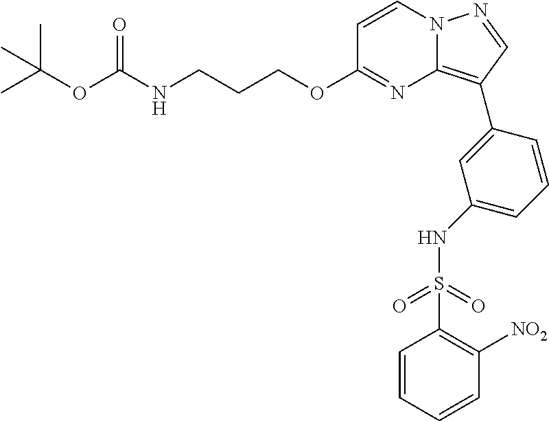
CC(OC(NCCCOC1=NC2=C(C3=CC(NS(C4=C([NO2])C=CC=C4)(=O)=O)=CC=C3)C=NN2C=C1)=O)(C)C
